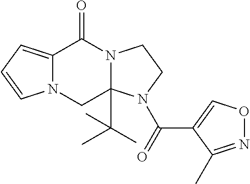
C12=CC=CN1CC1(C(C)(C)C)N(C2=O)CCN1C(=O)C1=CON=C1C
